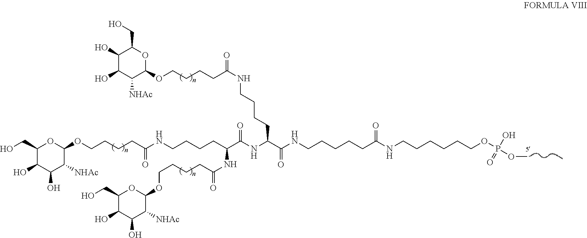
C1(CO)C(O)C(O)C([NHAc])C(OCCCCC(NCCCCC(C(NC(C(NCCCCCC(NCCCCCCOP(O)(=O)OC)=O)=O)CCCCNC(CCCCOC2OC(CO)C(O)C(O)C2[NHAc])=O)=O)NC(CCCCOC2OC(CO)C(O)C(O)C2[NHAc])=O)=O)O1
